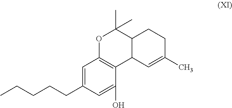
CCCCCC1=CC2=C(C(O)=C1)C1C(C(C)(C)O2)CCC(C)=C1
